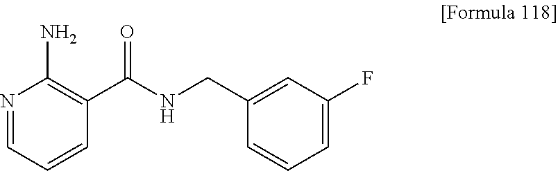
N1=CC=CC(C(NCC2=CC(F)=CC=C2)=O)=C1N
